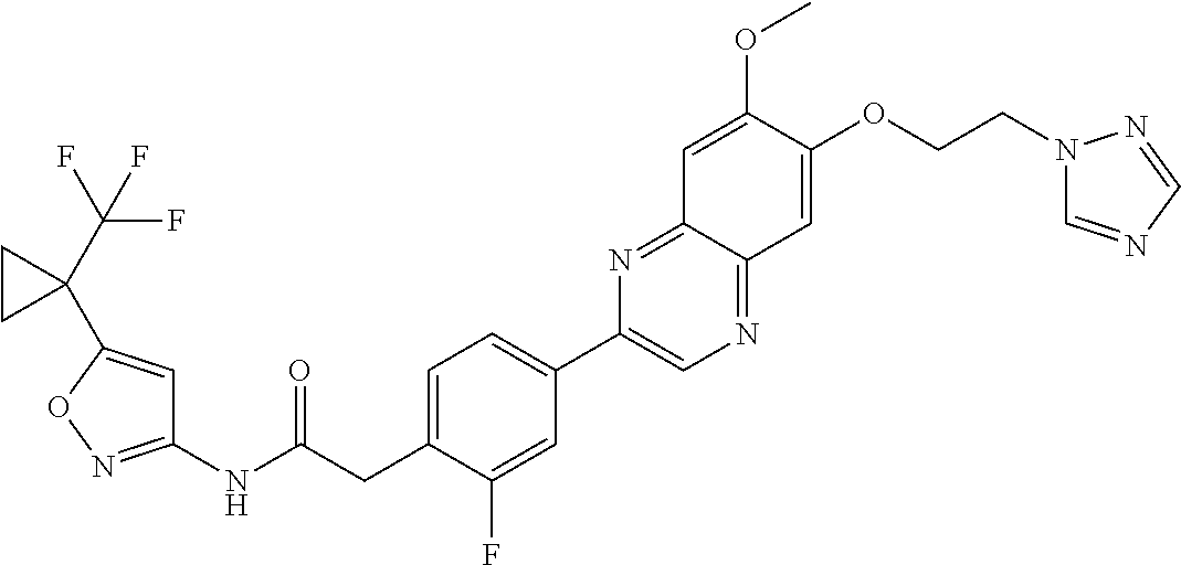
C1(NC(CC2=CC=C(C3=CN=C4C(=N3)C=C(OC)C(OCCN3C=NC=N3)=C4)C=C2F)=O)=NOC(C2(C(F)(F)F)CC2)=C1
